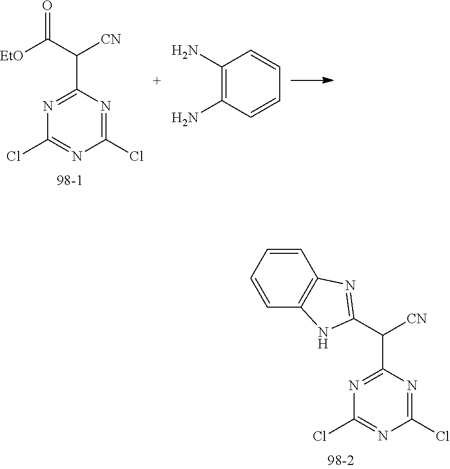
N1=C(C(C2=NC3=C(N2)C=CC=C3)[CN])N=C(Cl)N=C1Cl.N1=C(C(C([EtO])=O)[CN])N=C(Cl)N=C1Cl.C1(N)=C(N)C=CC=C1
